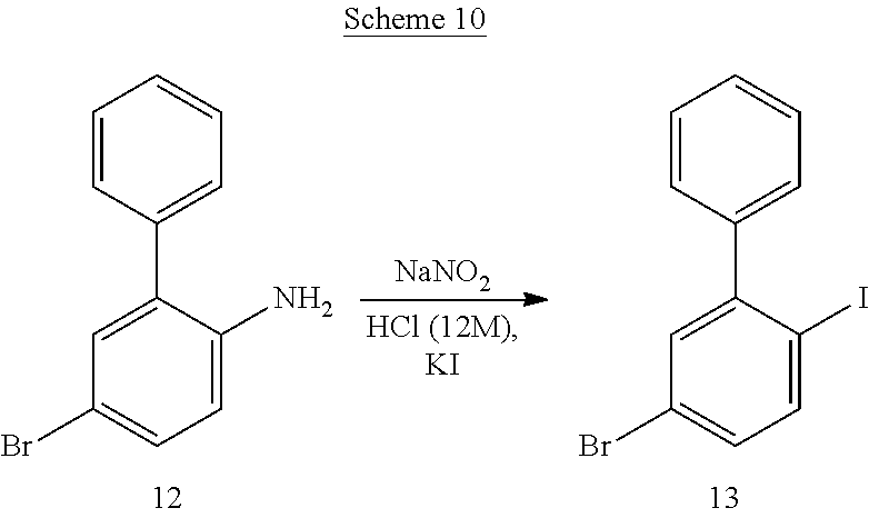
[NaNO2].C1=CC(C2=CC(Br)=CC=C2I)=CC=C1.C1=CC(C2=CC(Br)=CC=C2N)=CC=C1
